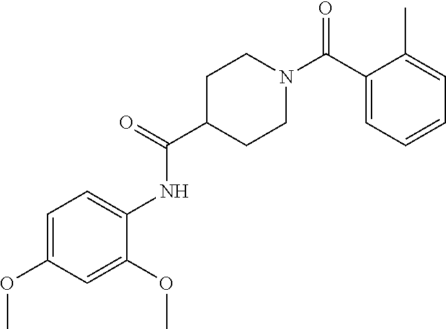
C1(C(N2CCC(C(NC3=CC=C(OC)C=C3OC)=O)CC2)=O)=CC=CC=C1C
